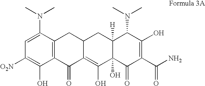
C1=C(N(C)C)C2=C(C(O)=C1[O2N])C(=O)C1=C(O)C3(O)C([H])(CC1C2)C(N(C)C)C(O)=C(C(N)=O)C3=O
